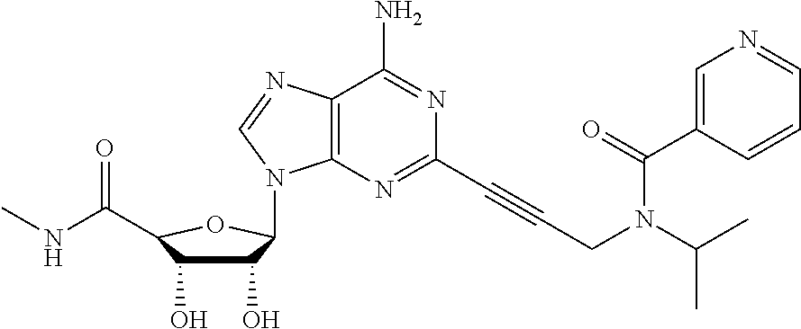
C12=C(N=C(C#CCN(C(C)C)C(C3=CN=CC=C3)=O)N=C1N)N(C1C(O)C(O)C(C(=O)NC)O1)C=N2
